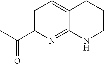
C1=C(C(C)=O)N=C2C(=C1)CCCN2
